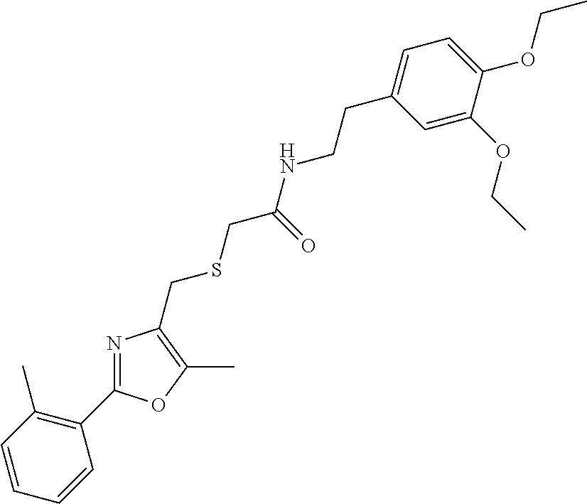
C1=CC(C)=C(C2=NC(CSCC(=O)NCCC3=CC=C(OCC)C(OCC)=C3)=C(C)O2)C=C1
